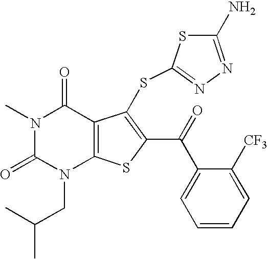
N1(C)C(=O)N(CC(C)C)C2=C(C1=O)C(SC1=NN=C(N)S1)=C(C(C1=CC=CC=C1[CF3])=O)S2
